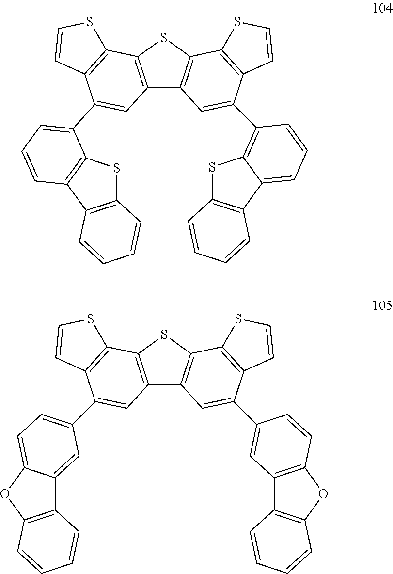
C12=C(SC3=C1C=C(C1=C4SC5=C(C4=CC=C1)C=CC=C5)C1=C3SC=C1)C1=C(C(C3=CC=CC4=C3SC3=C4C=CC=C3)=C2)C=CS1.C12=C(SC3=C1C=C(C1=CC4=C(OC5=C4C=CC=C5)C=C1)C1=C3SC=C1)C1=C(C(C3=CC=C4C(=C3)C3=C(O4)C=CC=C3)=C2)C=CS1
